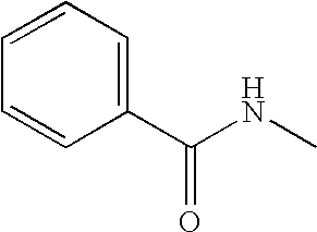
C1=CC=CC(C(NC)=O)=C1
